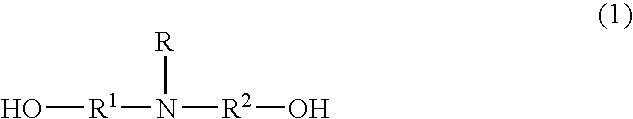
O[R1]N([R2]O)[R]
